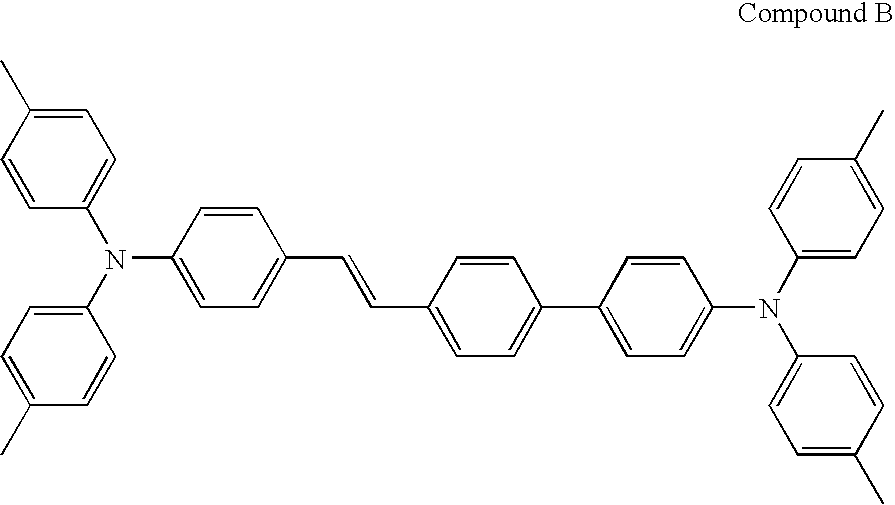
C1=CC(N(C2=CC=C(C)C=C2)C2=CC=C(C=CC3=CC=C(C4=CC=C(N(C5=CC=C(C)C=C5)C5=CC=C(C)C=C5)C=C4)C=C3)C=C2)=CC=C1C
